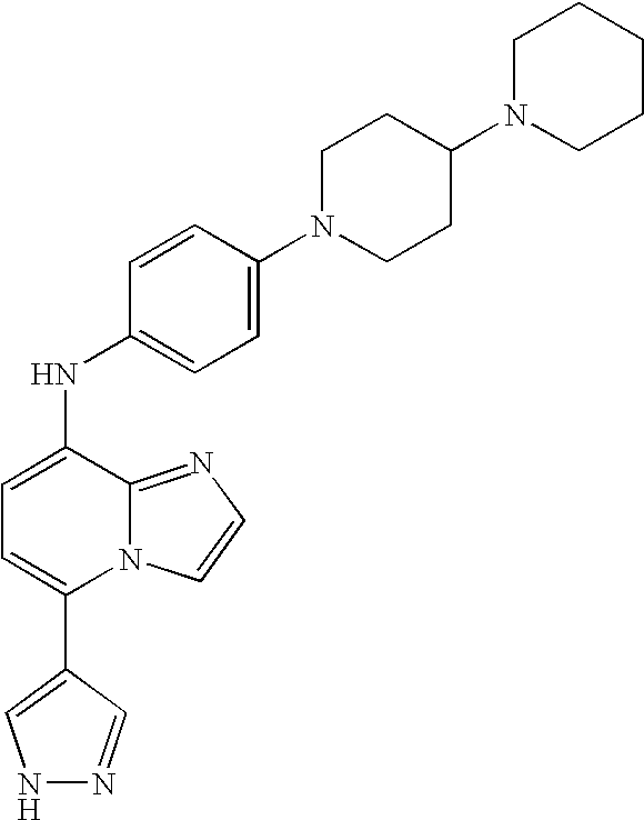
N1N=CC(C2=CC=C(NC3=CC=C(N4CCC(N5CCCCC5)CC4)C=C3)C3=NC=CN23)=C1
